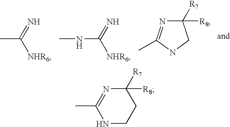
CC(=N)[NHR6].C1([R8])([R7])N=C(C)NC1.C(=N)([NHR6])NC.N1CCC([R8])([R7])N=C1C
